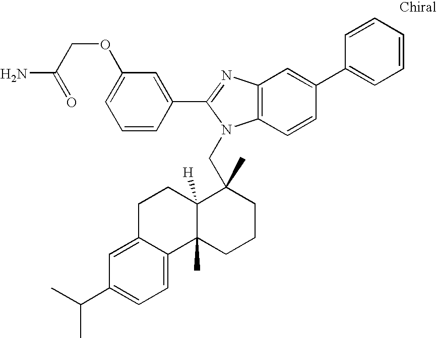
C1=CC(C2=NC3=C(N2CC2(C)C4([H])C(C)(CCC2)C2=CC=C(C(C)C)C=C2CC4)C=CC(C2=CC=CC=C2)=C3)=CC(OCC(N)=O)=C1
